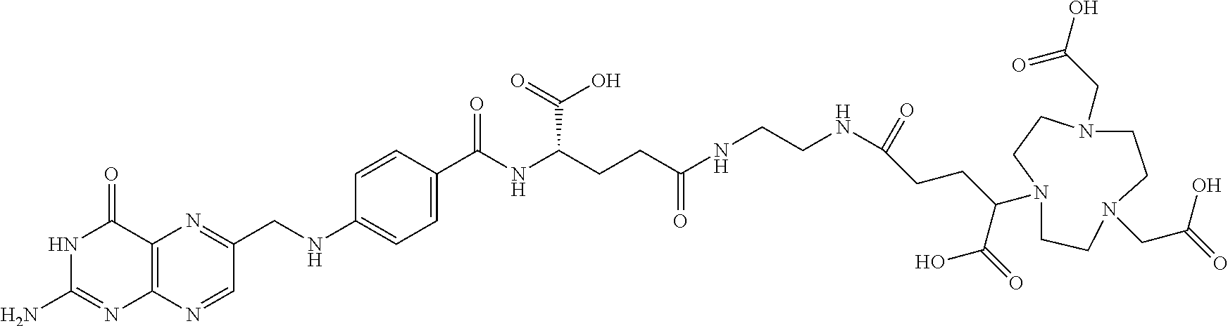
C1(=O)NC(N)=NC2=C1N=C(CNC1=CC=C(C(NC(CCC(NCCNC(CCC(C(=O)O)N3CCN(CC(=O)O)CCN(CC(O)=O)CC3)=O)=O)C(O)=O)=O)C=C1)C=N2
